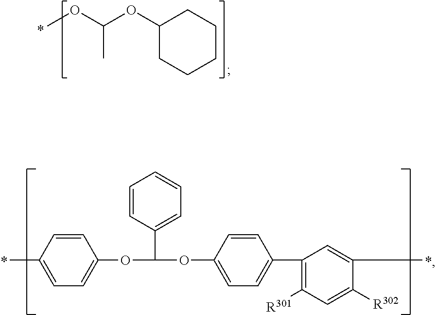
C1=CC(C)=CC=C1OC(C1=CC=CC=C1)OC1=CC=C(C2=C([R301])C=C([R302])C(C)=C2)C=C1.C1(OC(OC)C)CCCCC1
